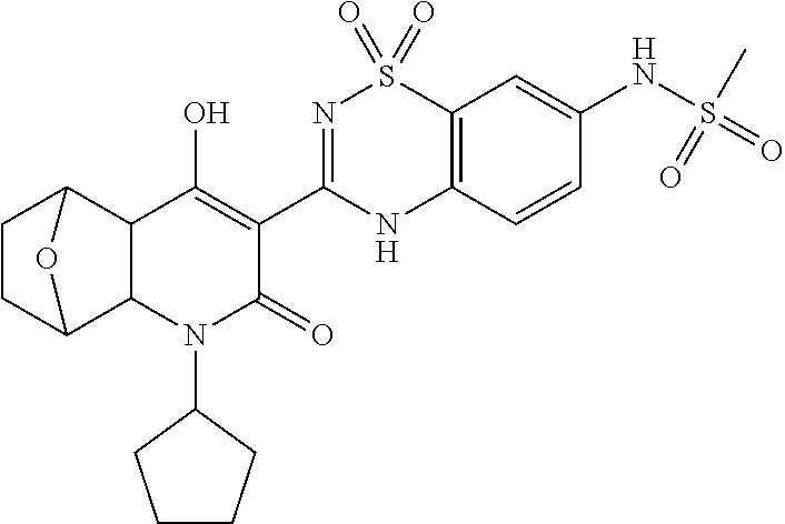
C1CC2C3C(C1O2)C(O)=C(C1=NS(=O)(=O)C2=C(N1)C=CC(NS(C)(=O)=O)=C2)C(=O)N3C1CCCC1
